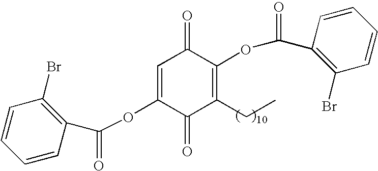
C1=C(OC(=O)C2=C(Br)C=CC=C2)C(=O)C(CC)=C(OC(=O)C2=C(Br)C=CC=C2)C1=O
